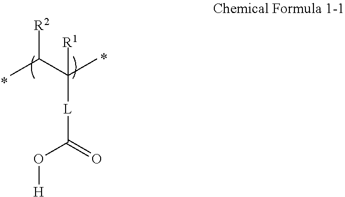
CC(C(C)([L]C(O[H])=O)[R1])[R2]
